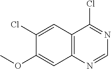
C1(Cl)=CC2=C(C=C1OC)N=CN=C2Cl
